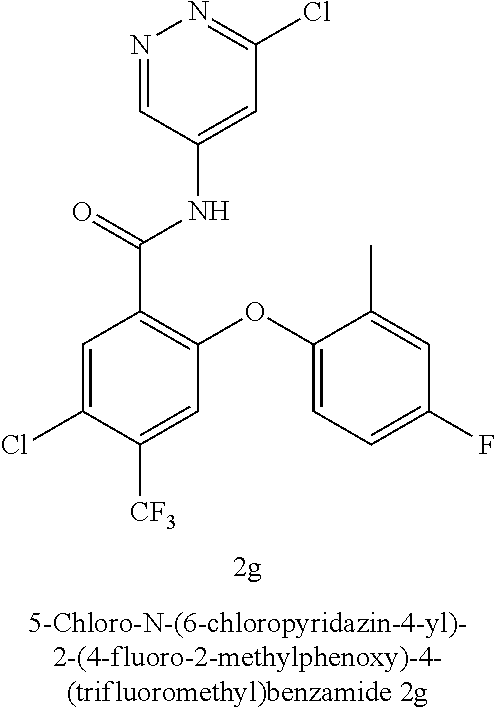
N1=CC(NC(C2=C(OC3=CC=C(F)C=C3C)C=C([CF3])C(Cl)=C2)=O)=CC(Cl)=N1
